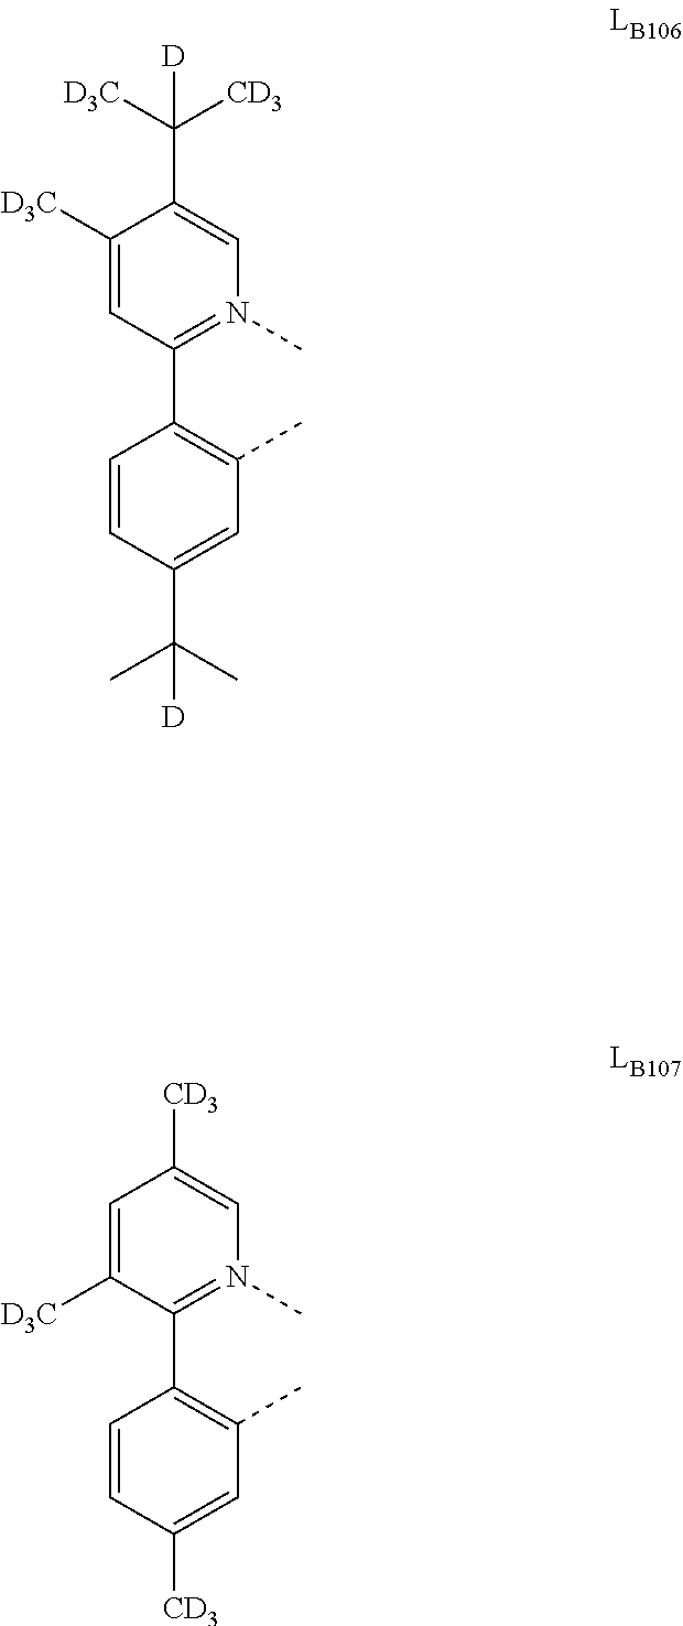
C1([D3C])=CC(C2=C(C)C=C(C(C)(C)[D])C=C2)=N(C)C=C1C([D3C])([CD3])[D].C1=C([D3C])C(C2=C(C)C=C([CD3])C=C2)=N(C)C=C1[CD3]
